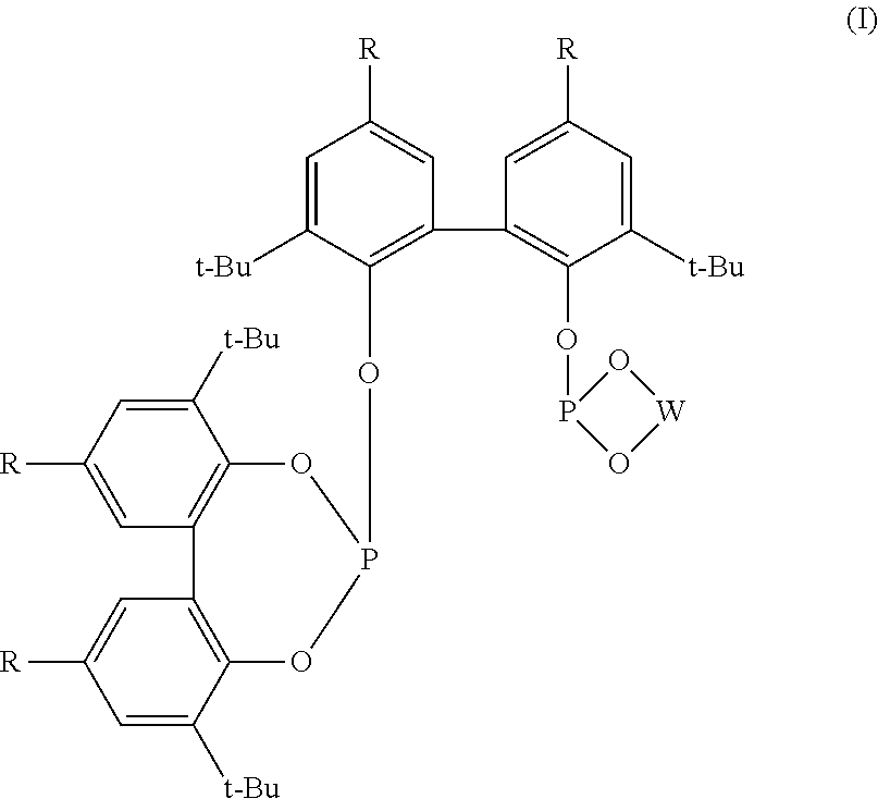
[R]C1=CC2=C(C([t-Bu])=C1)OP(OC1=C(C3=C(OP4O[W]O4)C([t-Bu])=CC([R])=C3)C=C([R])C=C1[t-Bu])OC1=C2C=C([R])C=C1[t-Bu]
